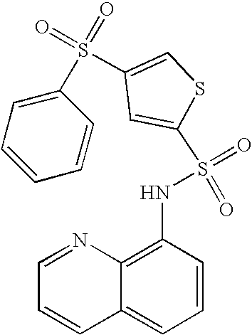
C1=NC2=C(NS(=O)(=O)C3=CC(S(C4=CC=CC=C4)(=O)=O)=CS3)C=CC=C2C=C1
